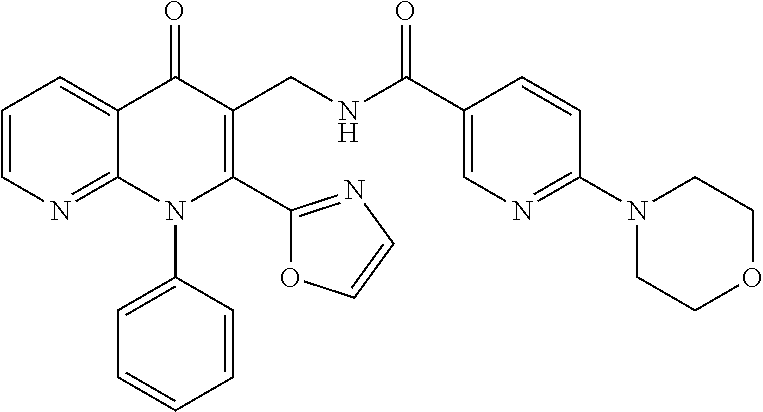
C1=CN=C2C(=C1)C(=O)C(CNC(C1=CN=C(N3CCOCC3)C=C1)=O)=C(C1=NC=CO1)N2C1=CC=CC=C1
